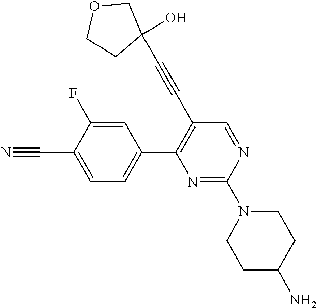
C1(C2=C(C#CC3(O)COCC3)C=NC(N3CCC(N)CC3)=N2)=CC=C(C#N)C(F)=C1
